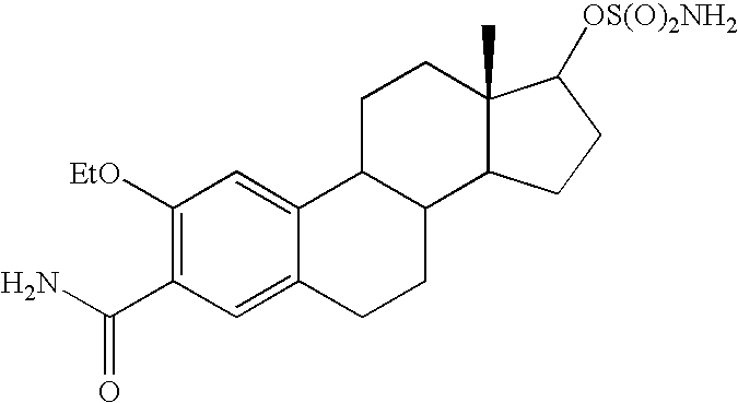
C1([EtO])=C(C(N)=O)C=C2C(=C1)C1C(CC2)C2C(C)(CC1)C([OS(O)2NH2])CC2
